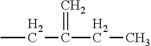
CCC(=C)CC
